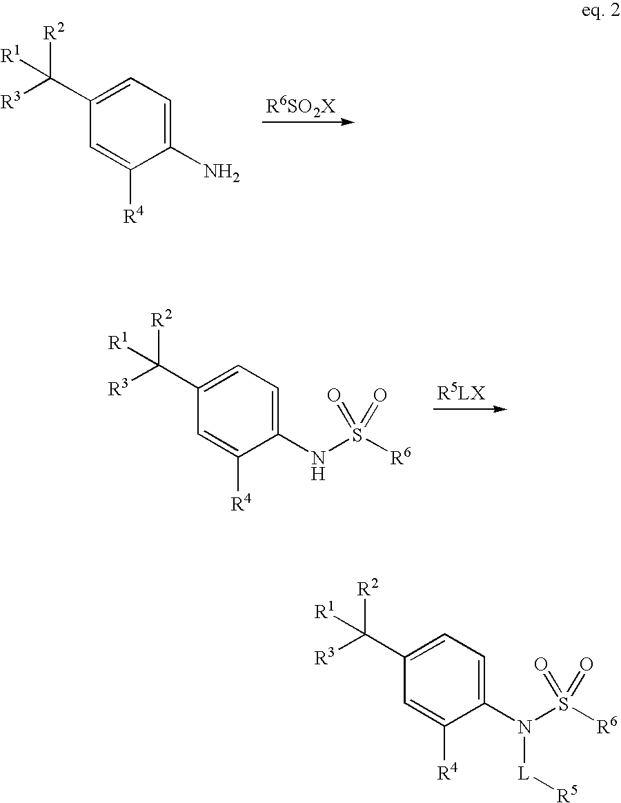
C1(C([R1])([R3])[R2])=CC=C(N)C([R4])=C1.C1(C([R1])([R3])[R2])=CC=C(NS([R6])(=O)=O)C([R4])=C1.C1(C([R1])([R3])[R2])=CC=C(N(S([R6])(=O)=O)[L][R5])C([R4])=C1
